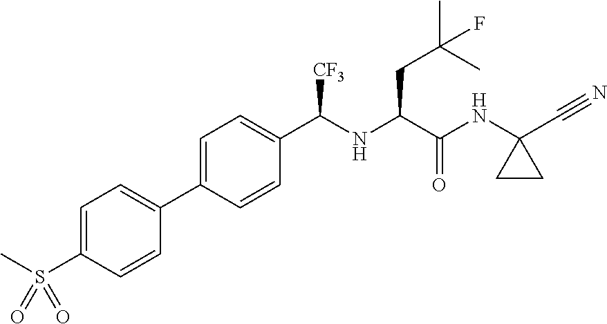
C1=C(C2=CC=C(S(=O)(=O)C)C=C2)C=CC(C(NC(C(NC2(C#N)CC2)=O)CC(C)(C)F)[CF3])=C1
